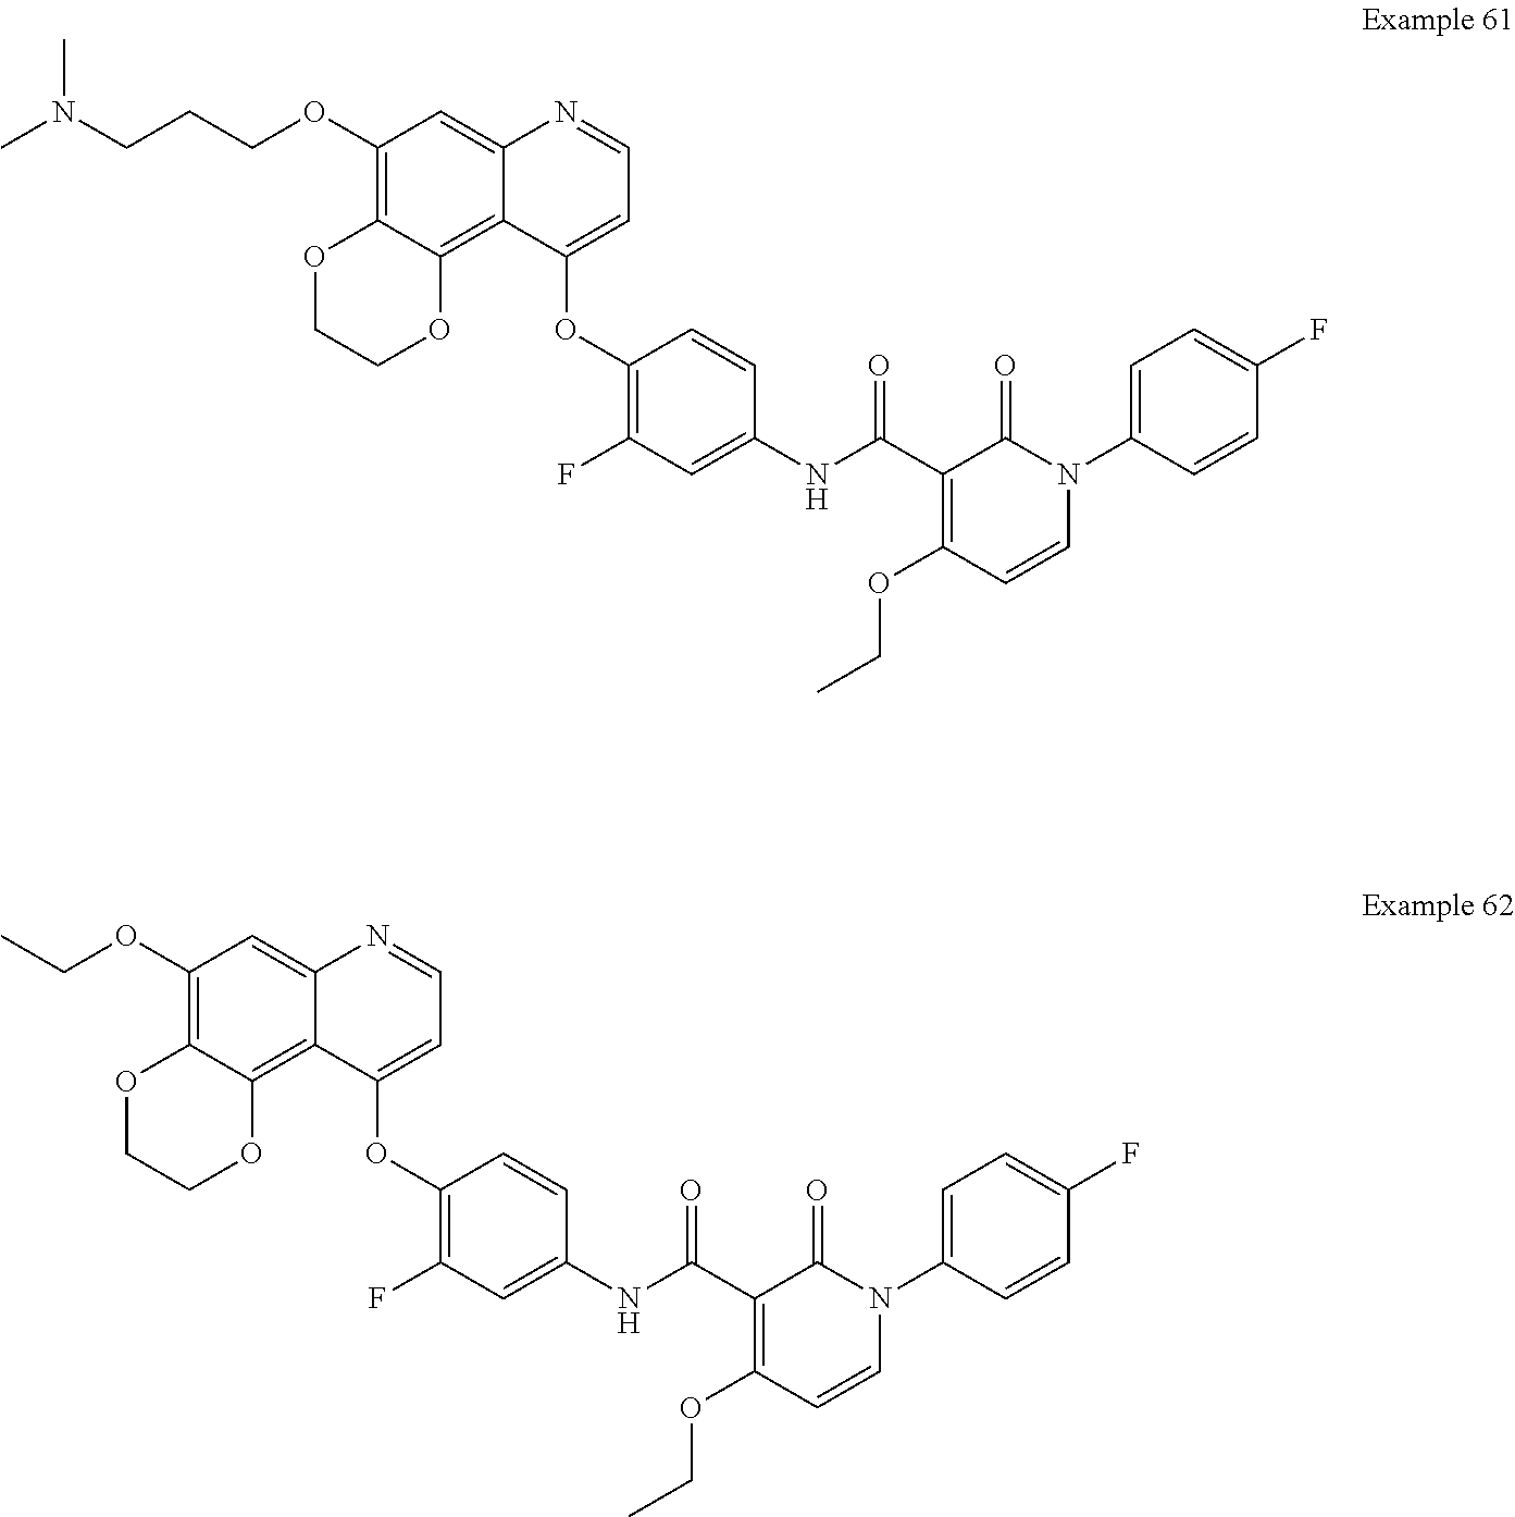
CCOC1=C2C(=C3C(=C1)N=CC=C3OC1=C(F)C=C(NC(C3=C(OCC)C=CN(C4=CC=C(F)C=C4)C3=O)=O)C=C1)OCCO2.C(COC1=C2C(=C3C(=C1)N=CC=C3OC1=C(F)C=C(NC(C3=C(OCC)C=CN(C4=CC=C(F)C=C4)C3=O)=O)C=C1)OCCO2)CN(C)C
